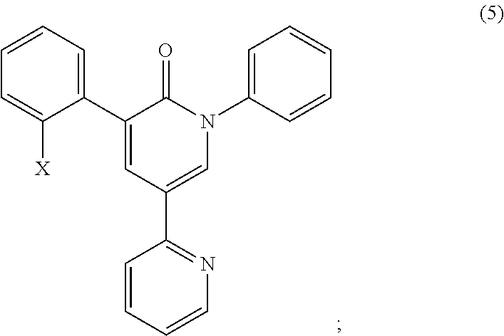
C1=CC=CN=C1C1=CN(C2=CC=CC=C2)C(=O)C(C2=CC=CC=C2[X])=C1
